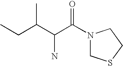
N1(C(C(C(CC)C)N)=O)CSCC1
